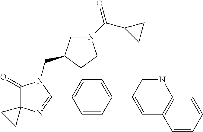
C1(=O)C2(N=C(C3=CC=C(C4=CC5=C(C=CC=C5)N=C4)C=C3)N1CC1CN(C(C3CC3)=O)CC1)CC2
